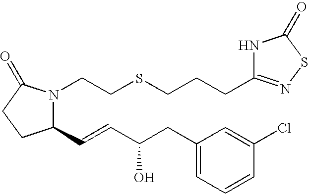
C1(C=CC(CC2=CC=CC(Cl)=C2)O)N(CCSCCCC2=NSC(=O)N2)C(=O)CC1
